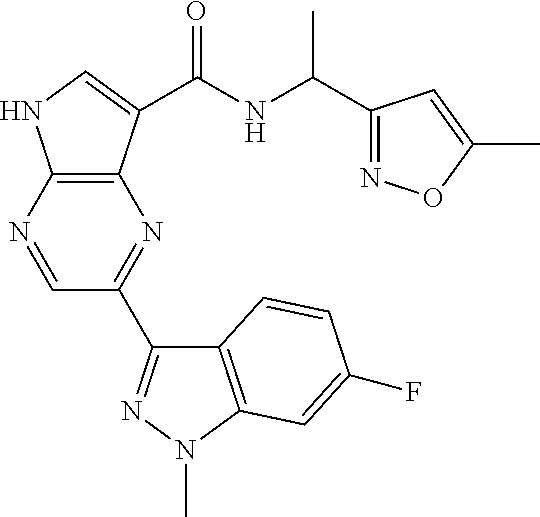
C(C1=NOC(C)=C1)(C)NC(=O)C1=CNC2=C1N=C(C1=NN(C)C3=C1C=CC(F)=C3)C=N2
